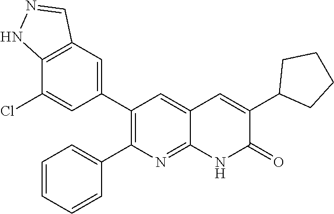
C12=C(C=C(C3=C(C4=CC=CC=C4)N=C4C(=C3)C=C(C3CCCC3)C(=O)N4)C=C1Cl)C=NN2
